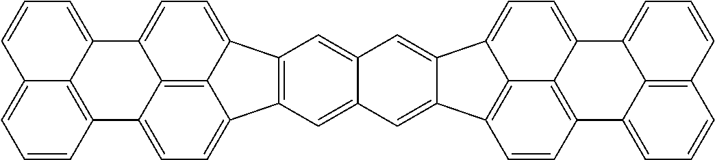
C12=C(C3=CC=C4C5=C6C(=CC=CC6=CC=C5)C5=CC=C1C3=C45)C=C1C(=C2)C=C2C3=CC=C4C5=C(C6=CC=CC7=C6C4=CC=C7)C=CC(=C53)C2=C1
